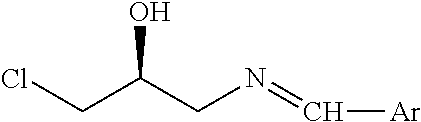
C(CN=C[Ar])(CCl)O
